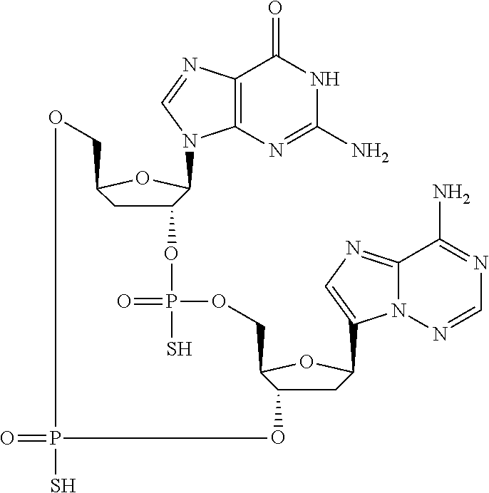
C12=C(N=C(N)NC1=O)N(C1C(OP(=O)(S)OCC3C(O)CC(C4=CN=C5N4N=CN=C5N)O3)CC(CO)O1)C=N2.O=PS
